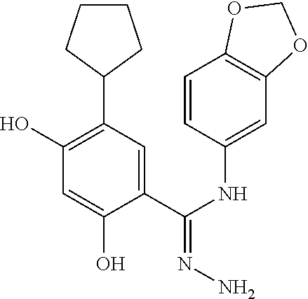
C1(O)=C(C2CCCC2)C=C(C(NC2=CC3=C(C=C2)OCO3)=NN)C(O)=C1
